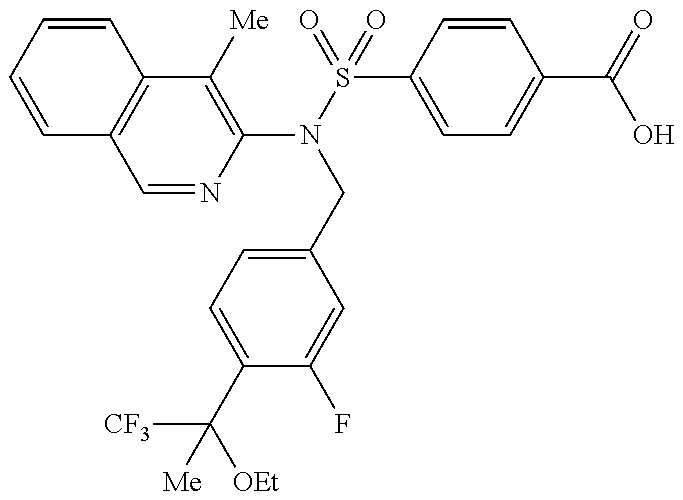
C1=CC=CC2=C1C=NC(N(CC1=CC=C(C([CF3])([OEt])[Me])C(F)=C1)S(C1=CC=C(C(O)=O)C=C1)(=O)=O)=C2[Me]
